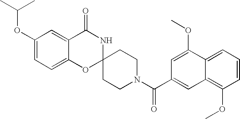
C1(OC(C)C)=CC=C2C(=C1)C(=O)NC1(O2)CCN(C(=O)C2=CC3=C(OC)C=CC=C3C(OC)=C2)CC1
